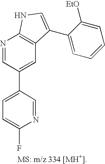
C1=C(C2=CC3=C(N=C2)NC=C3C2=CC=CC=C2[EtO])C=NC(F)=C1
